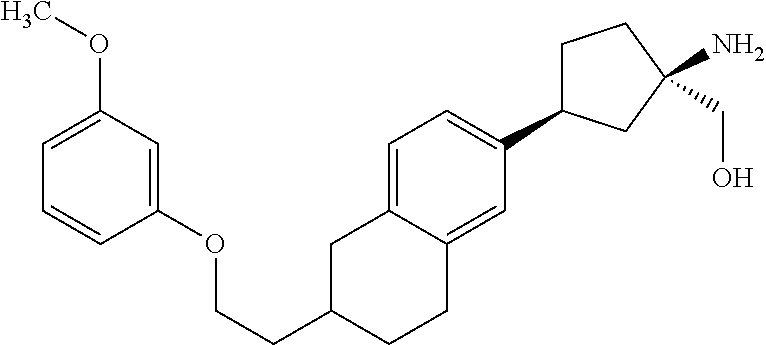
C1C(C2=CC=C3C(=C2)CCC(CCOC2=CC(OC)=CC=C2)C3)CC(N)(CO)C1
